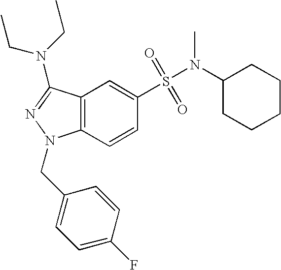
C1(S(=O)(=O)N(C2CCCCC2)C)=CC2=C(C=C1)N(CC1=CC=C(F)C=C1)N=C2N(CC)CC
